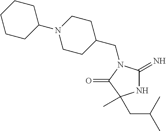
C1(CN2C(=N)NC(C)(CC(C)C)C2=O)CCN(C2CCCCC2)CC1
